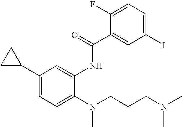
C1(C2=CC=C(N(CCCN(C)C)C)C(NC(C3=CC(I)=CC=C3F)=O)=C2)CC1
